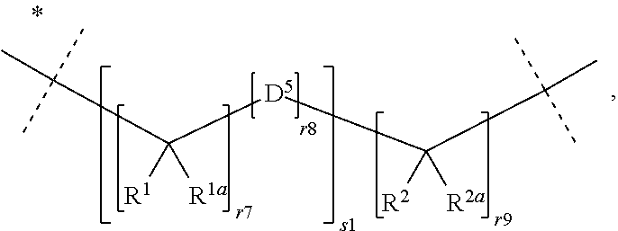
C([D5]C(C(C)(C)C)([R2])[R2a])(C(C)(C)C)([R1])[R1a]
